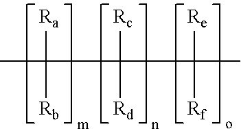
CC([Ra])([Rb])C([Rc])([Rd])C([Re])([Rf])C
